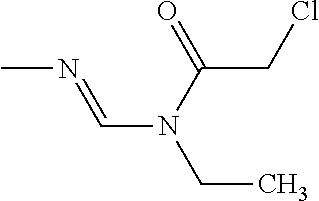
CN=CN(CC)C(CCl)=O
